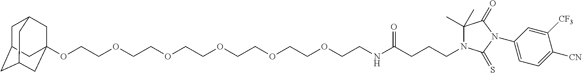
C1C2CC3CC(OCCOCCOCCOCCOCCOCCNC(CCCN4C(C)(C)C(=O)N(C5=CC=C([CN])C([CF3])=C5)C4=S)=O)(CC1C3)C2
